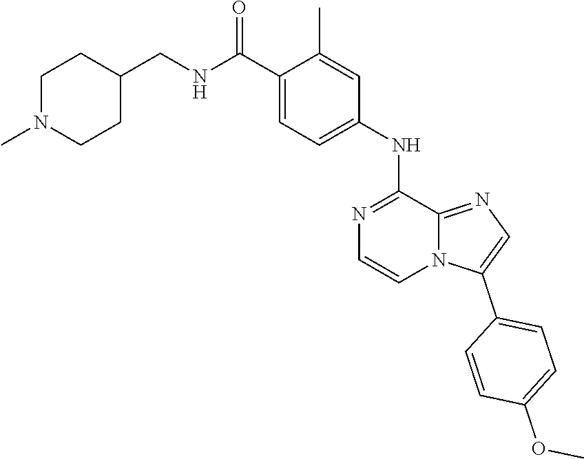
C1(NC2=CC=C(C(NCC3CCN(C)CC3)=O)C(C)=C2)=NC=CN2C1=NC=C2C1=CC=C(OC)C=C1
